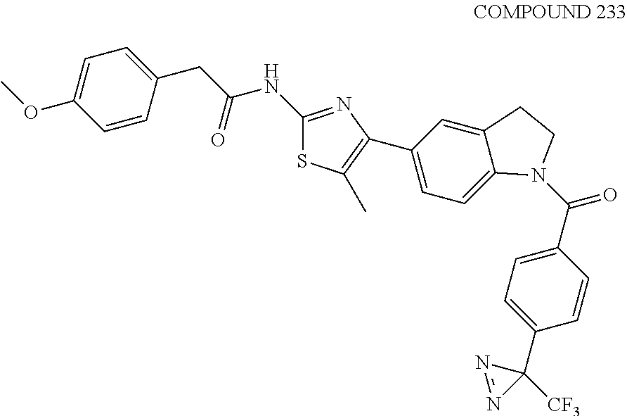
C1=C(OC)C=CC(CC(NC2=NC(C3=CC=C4C(=C3)CCN4C(=O)C3=CC=C(C4([CF3])N=N4)C=C3)=C(C)S2)=O)=C1
